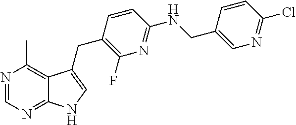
N1=CN=C2C(=C1C)C(CC1=C(F)N=C(NCC3=CN=C(Cl)C=C3)C=C1)=CN2
